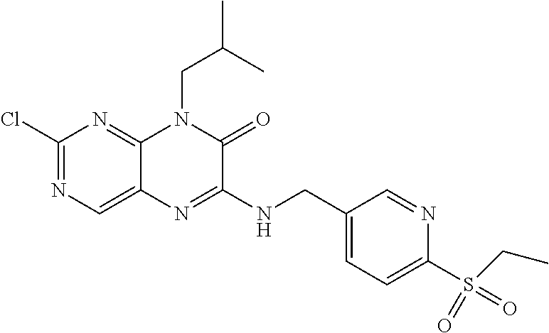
C1(Cl)=NC=C2C(=N1)N(CC(C)C)C(=O)C(NCC1=CC=C(S(CC)(=O)=O)N=C1)=N2
